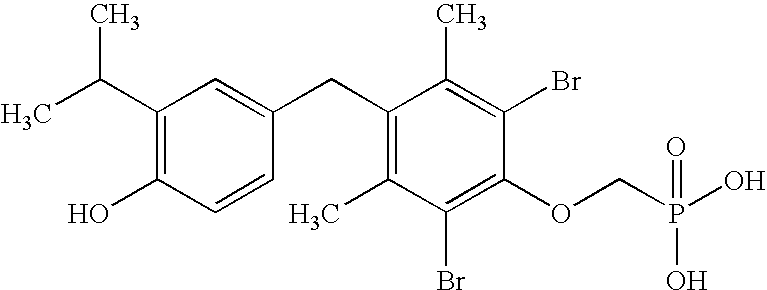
C1(C(C)C)=C(O)C=CC(CC2=C(C)C(Br)=C(OCP(O)(O)=O)C(Br)=C2C)=C1
